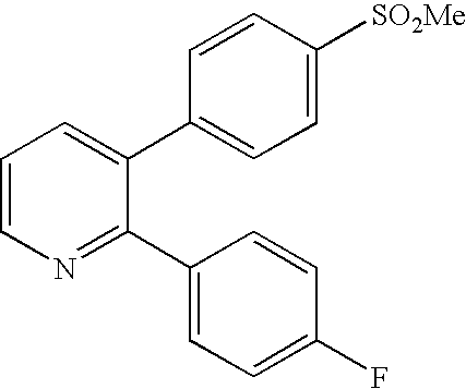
C1=CN=C(C2=CC=C(F)C=C2)C(C2=CC=C([SO2Me])C=C2)=C1
